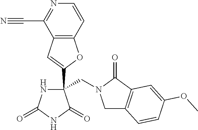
C(C1(C2=CC3=C(O2)C=CN=C3C#N)NC(=O)NC1=O)N1CC2=C(C1=O)C=C(OC)C=C2
